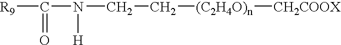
[R9]C(N([H])CC[(C2H4O)n][CH2COOX])=O
